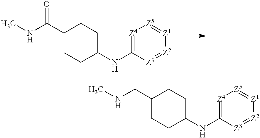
[Z4]1=C(NC2CCC(C(NC)=O)CC2)[Z3]=[Z2][Z1]=[Z5]1.[Z4]1=C(NC2CCC(CNC)CC2)[Z3]=[Z2][Z1]=[Z5]1
